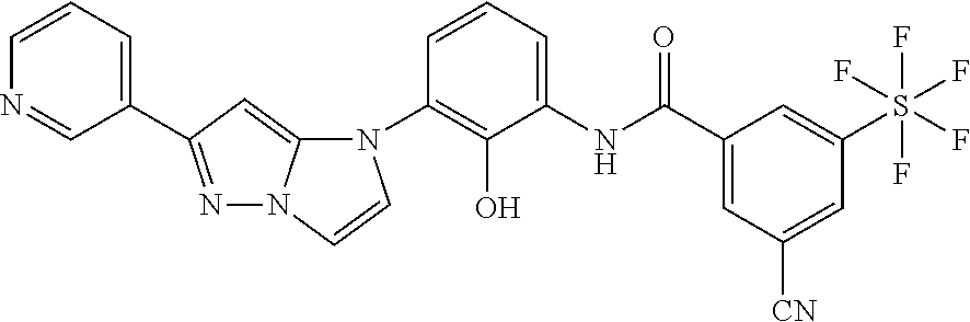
C1(N2C3=CC(C4=CC=CN=C4)=NN3C=C2)=C(O)C(NC(C2=CC([CN])=CC(S(F)(F)(F)(F)F)=C2)=O)=CC=C1
